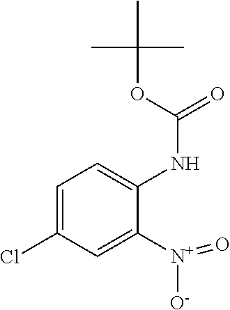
C1=C(Cl)C=C([N+](=O)[O-])C(NC(OC(C)(C)C)=O)=C1
